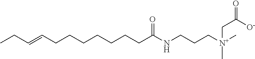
C(CCCCCCC(NCCC[N+](CC(=O)[O-])(C)C)=O)C=CCC
